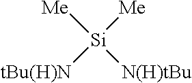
[Si]([Me])([Me])([tBu(H)N])[N(H)tBu]
